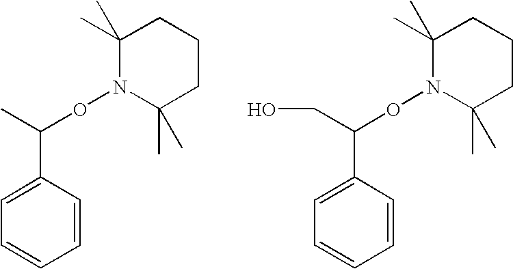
C1(C)(C)N(OC(C2=CC=CC=C2)C)C(C)(C)CCC1.C1(C)(C)N(OC(C2=CC=CC=C2)CO)C(C)(C)CCC1
